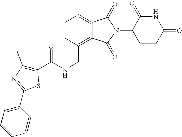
C(C1=C2C(=CC=C1)C(=O)N(C1CCC(=O)NC1=O)C2=O)NC(C1=C(C)N=C(C2=CC=CC=C2)S1)=O
